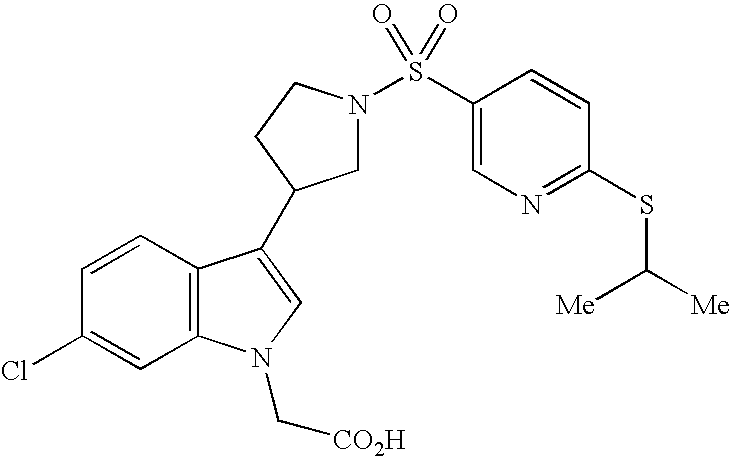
C1N(S(C2=CN=C(SC([Me])[Me])C=C2)(=O)=O)CCC1C1=CN(C[CO2H])C2=C1C=CC(Cl)=C2
